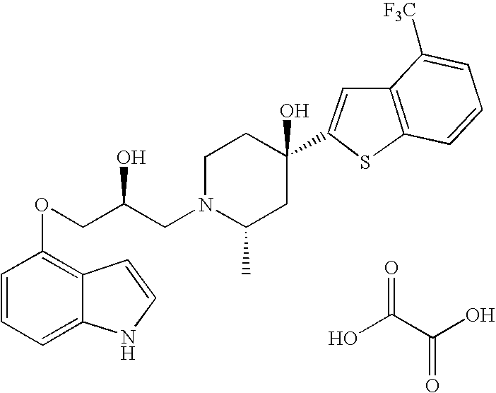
C1=CC=C2C(=C1OCC(CN1C(C)CC(C3=CC4=C(S3)C=CC=C4[F3C])(O)CC1)O)C=CN2.OC(C(O)=O)=O
